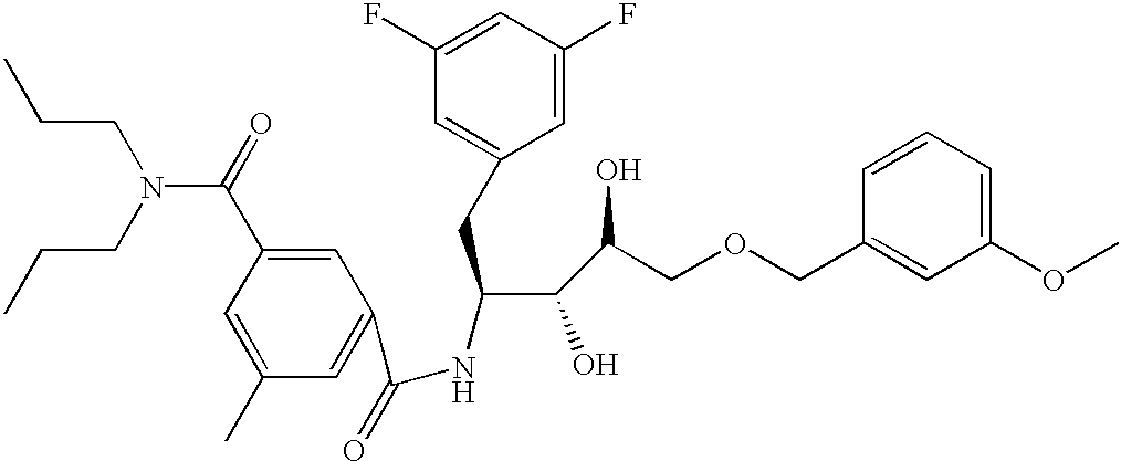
C1=C(C(=O)N(CCC)CCC)C=C(C)C=C1C(NC(CC1=CC(F)=CC(F)=C1)C(C(COCC1=CC(OC)=CC=C1)O)O)=O
